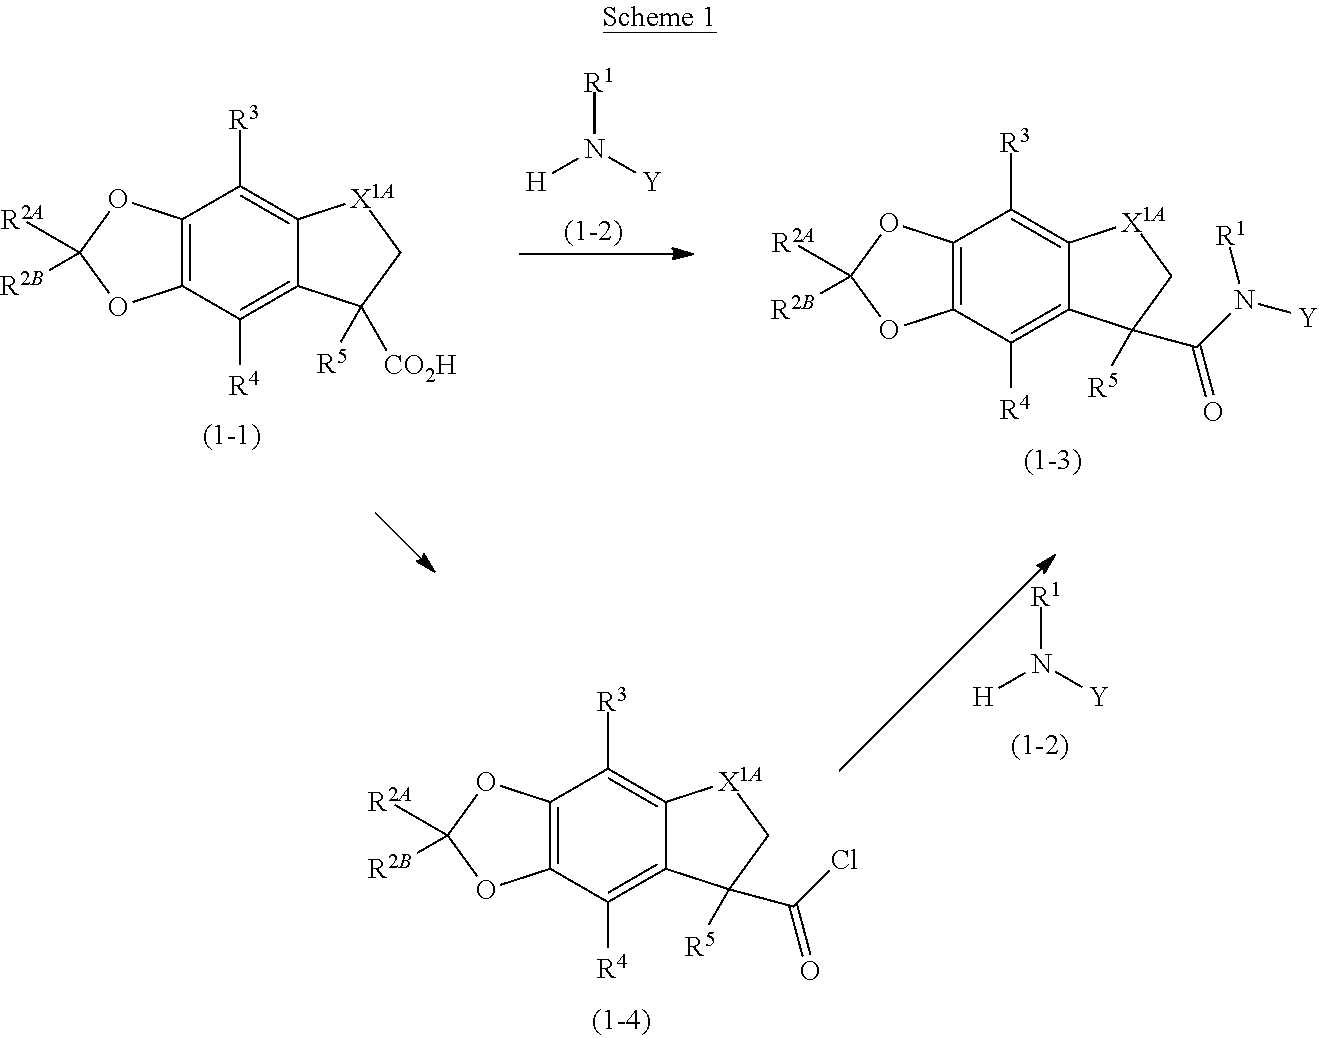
C12=C(C([R4])=C3C(=C1[R3])[X1A]CC3([R5])[CO2H])OC([R2A])([R2B])O2.[H]N([Y])[R1].C12=C(C([R4])=C3C(=C1[R3])[X1A]CC3([R5])C(N([Y])[R1])=O)OC([R2A])([R2B])O2.C12=C(C([R4])=C3C(=C1[R3])[X1A]CC3([R5])C(Cl)=O)OC([R2A])([R2B])O2.[H]N([Y])[R1]
